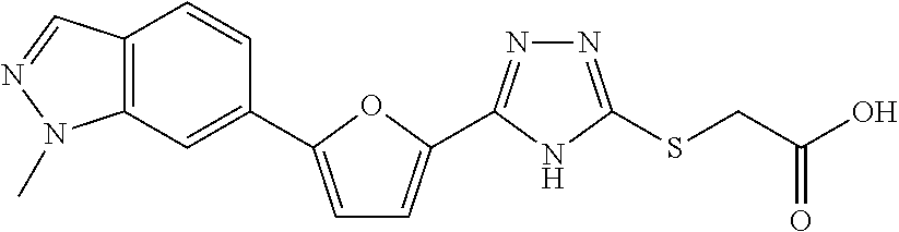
N1=C(SCC(O)=O)NC(C2=CC=C(C3=CC4=C(C=C3)C=NN4C)O2)=N1
